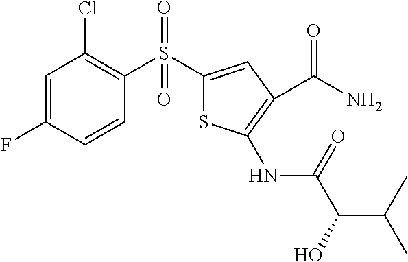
C1=C(F)C=CC(S(C2=CC(C(N)=O)=C(NC(=O)C(C(C)C)O)S2)(=O)=O)=C1Cl
